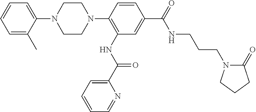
C1=C(C)C(N2CCN(C3=C(NC(C4=CC=CC=N4)=O)C=C(C(=O)NCCCN4C(=O)CCC4)C=C3)CC2)=CC=C1
